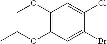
C1(OC)=C(OCC)C=C(Br)C(Cl)=C1
